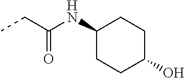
CCC(=O)NC1CCC(O)CC1
